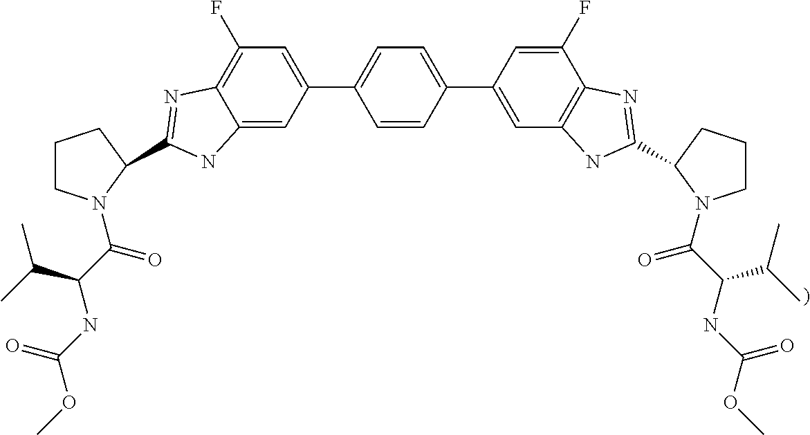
C1=C(C2=CC=C(C3=CC4=C(C(F)=C3)N=C(C3CCCN3C(C(NC(OC)=O)C(C)C)=O)N4)C=C2)C=C2C(=C1F)N=C(C1N(C(C(NC(OC)=O)C(C)C)=O)CCC1)N2
